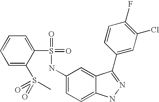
C1=CC=C(S(=O)(=O)C)C(S(=O)(=O)NC2=CC=C3C(=C2)C(C2=CC(Cl)=C(F)C=C2)=NN3)=C1
